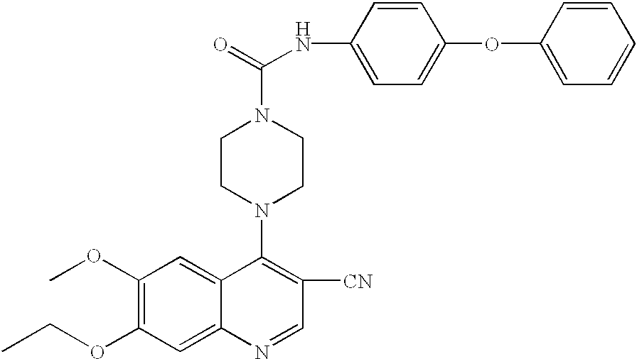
O(C1=C(OC)C=C2C(=C1)N=CC([CN])=C2N1CCN(C(=O)NC2=CC=C(OC3=CC=CC=C3)C=C2)CC1)CC
